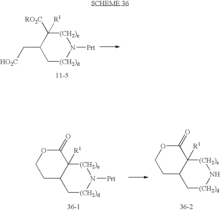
C1(C[HO2C])C[(CH2)d]N([Prt])[(CH2)e]C1([RO2C])[R1].C12C[(CH2)d]N[(CH2)e]C1([R1])C(=O)OCC2.C12C[(CH2)d]N([Prt])[(CH2)e]C1([R1])C(=O)OCC2
